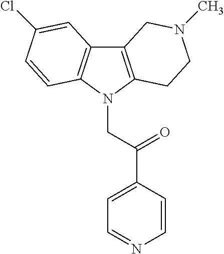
C12=C(N(CC(C3=CC=NC=C3)=O)C3=C1C=C(Cl)C=C3)CCN(C)C2
